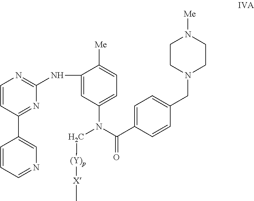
C1=CC(C2=CN=CC=C2)=NC(NC2=CC(N(C(C3=CC=C(CN4CCN([Me])CC4)C=C3)=O)C[(Y)p][X]C)=CC=C2[Me])=N1
